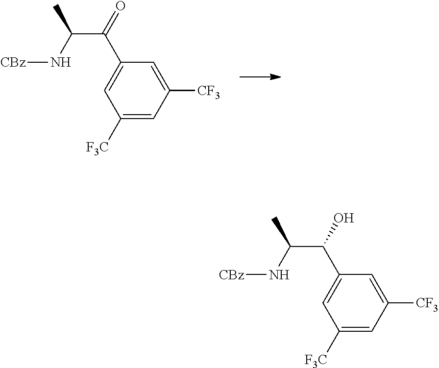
C(C(=O)C1=CC([F3C])=CC([CF3])=C1)(N[CBz])C.C(C(O)C1=CC([F3C])=CC([CF3])=C1)(N[CBz])C
